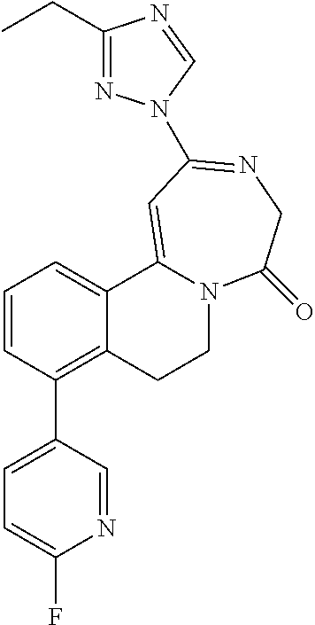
C1=CC(C2=CC=C(F)N=C2)=C2C(=C1)C1=CC(N3N=C(CC)N=C3)=NCC(=O)N1CC2
